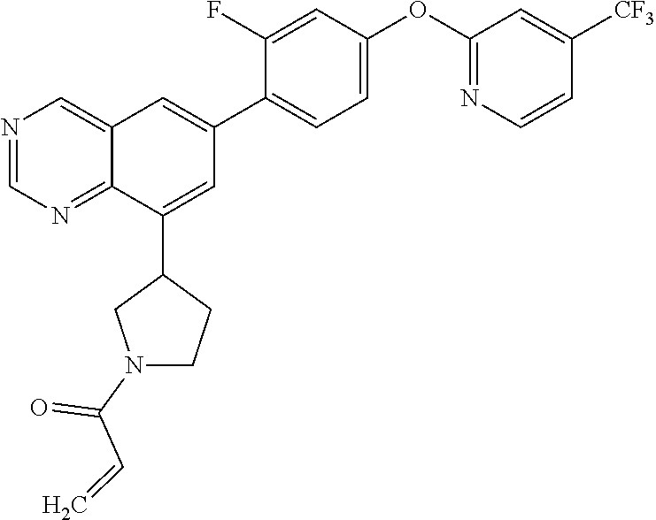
C1(C2=CC(C3=CC=C(OC4=NC=CC([CF3])=C4)C=C3F)=CC3=CN=CN=C23)CN(C(C=C)=O)CC1
